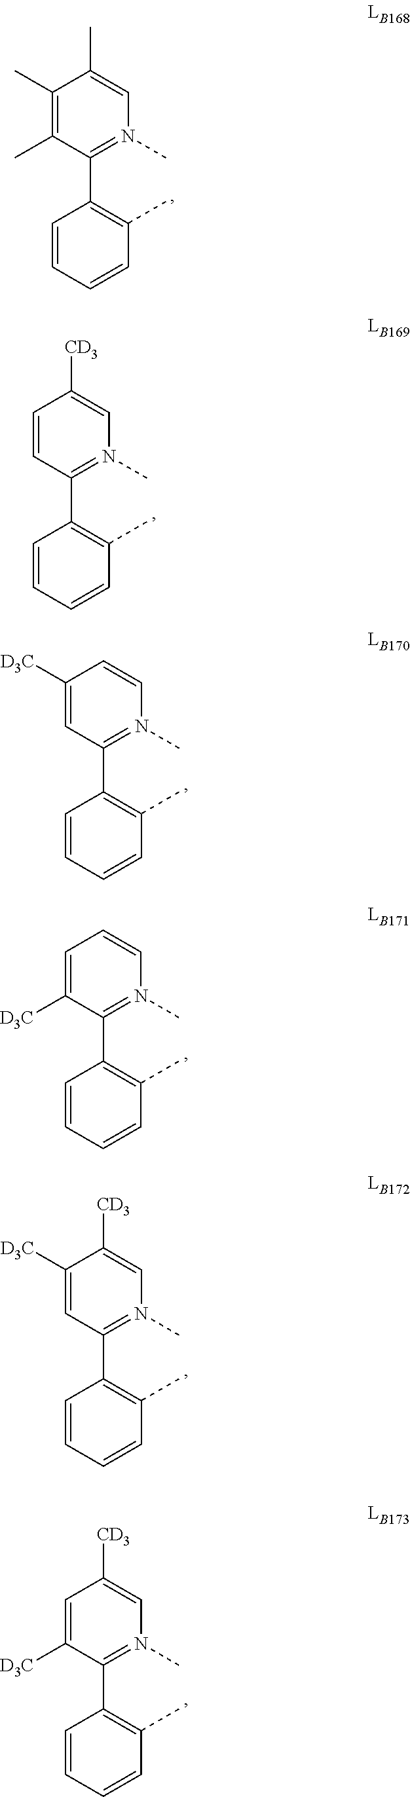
C1(C)=C(C)C(C2=C(C)C=CC=C2)=N(C)C=C1C.C1=CC(C2=C(C)C=CC=C2)=N(C)C=C1[CD3].C1([D3C])=CC(C2=C(C)C=CC=C2)=N(C)C=C1.C1=C([D3C])C(C2=C(C)C=CC=C2)=N(C)C=C1.C1([D3C])=CC(C2=C(C)C=CC=C2)=N(C)C=C1[CD3].C1=C([D3C])C(C2=C(C)C=CC=C2)=N(C)C=C1[CD3]
